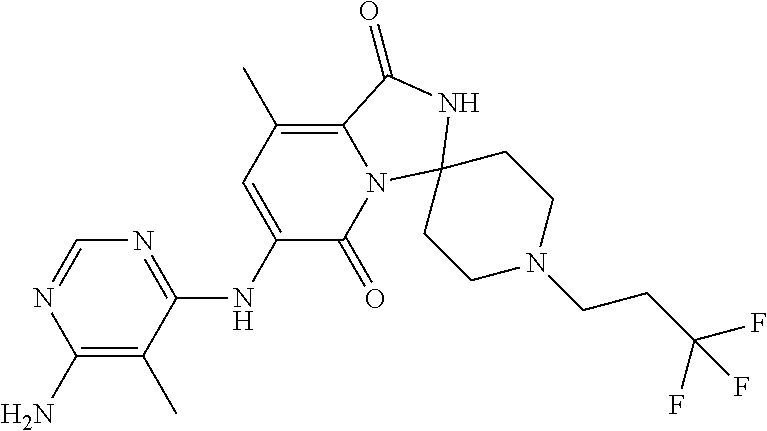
N1=C(NC2=CC(C)=C3N(C2=O)C2(NC3=O)CCN(CCC(F)(F)F)CC2)C(C)=C(N)N=C1
